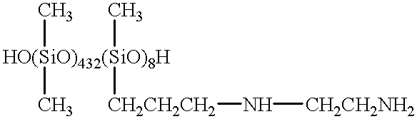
[HO(SiO)432(SiO)8H](C)(C)(C)[CH2CH2CH2]N[CH2CH2NH2]
